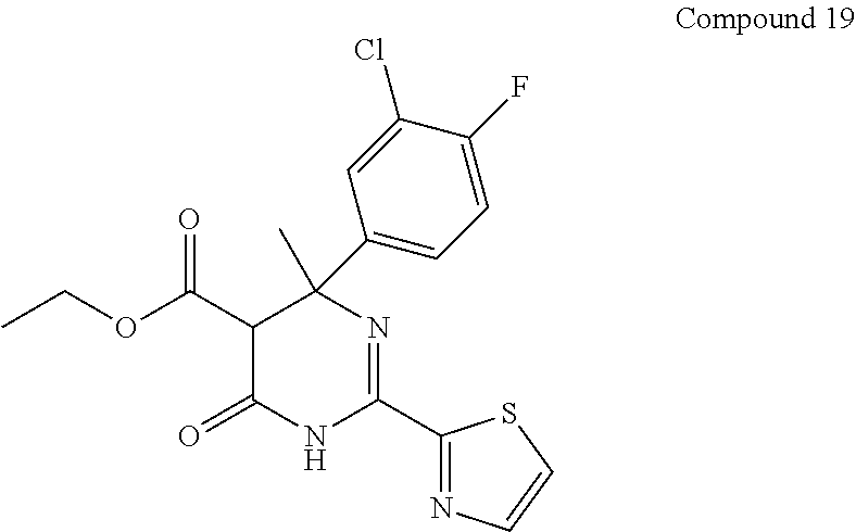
CC1(C2=CC=C(F)C(Cl)=C2)C(C(OCC)=O)C(=O)NC(C2=NC=CS2)=N1
